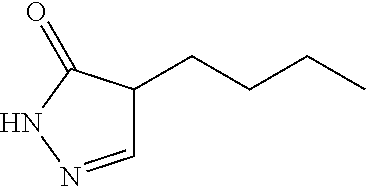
C(CCC)C1C=NNC1=O
